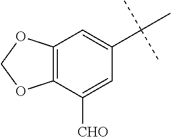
C12=C(C([CHO])=CC(C(C)(C)C)=C1)OCO2
